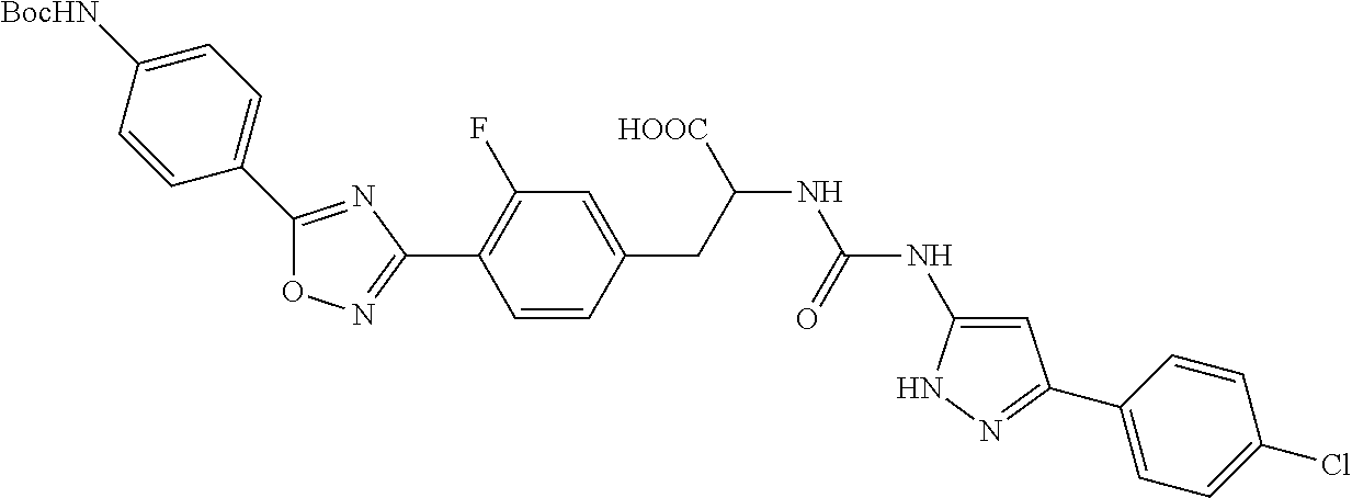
O1N=C(C2=C(F)C=C(CC(NC(NC3=CC(C4=CC=C(Cl)C=C4)=NN3)=O)[HOOC])C=C2)N=C1C1=CC=C([BocHN])C=C1
